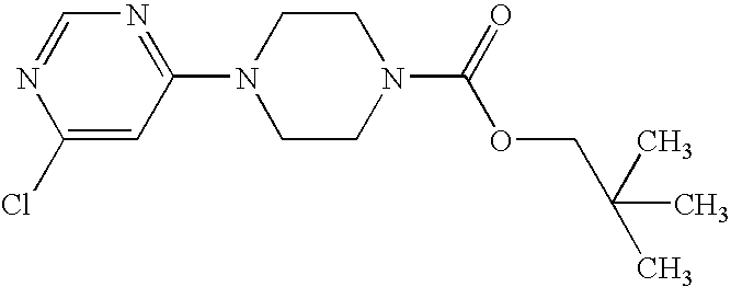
C1(Cl)=CC(N2CCN(C(=O)OCC(C)(C)C)CC2)=NC=N1
